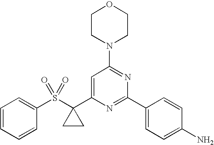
C1=C(C2(S(C3=CC=CC=C3)(=O)=O)CC2)N=C(C2=CC=C(N)C=C2)N=C1N1CCOCC1
